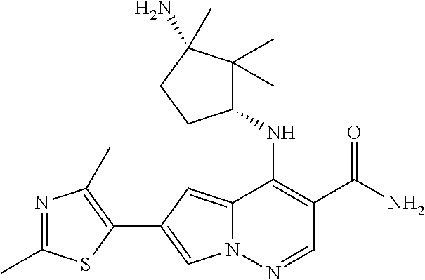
N12C(=CC(C3=C(C)N=C(C)S3)=C1)C(NC1C(C)(C)C(N)(C)CC1)=C(C(N)=O)C=N2
